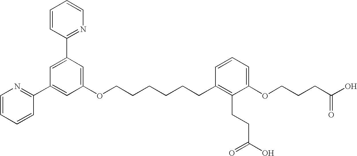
C1=C(C2=NC=CC=C2)C=C(OCCCCCCC2=C(CCC(O)=O)C(OCCCC(O)=O)=CC=C2)C=C1C1=NC=CC=C1
